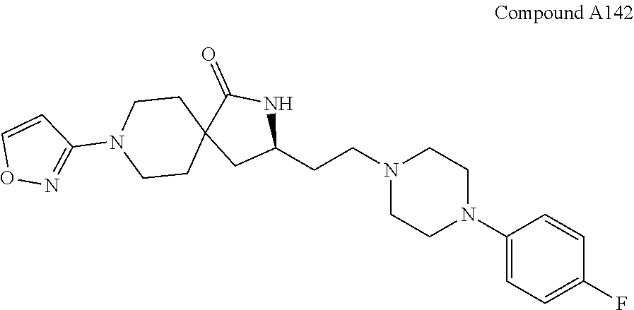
C1(N2CCN(CCC3NC(=O)C4(C3)CCN(C3=NOC=C3)CC4)CC2)=CC=C(F)C=C1
